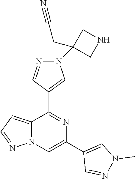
C12=CC=NN1C=C(C1=CN(C)N=C1)N=C2C1=CN(C2(CC#N)CNC2)N=C1
